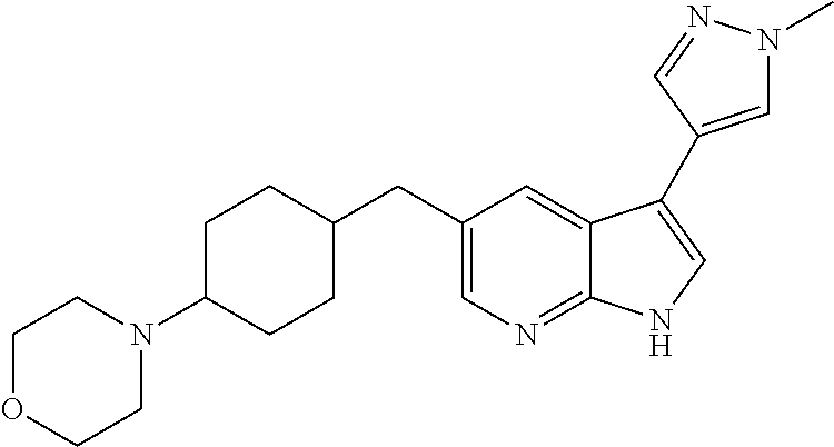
C1=C(CC2CCC(N3CCOCC3)CC2)C=C2C(=N1)NC=C2C1=CN(C)N=C1
